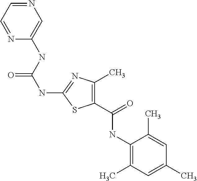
N1=CC=NC(NC(NC2=NC(C)=C(C(NC3=C(C)C=C(C)C=C3C)=O)S2)=O)=C1
